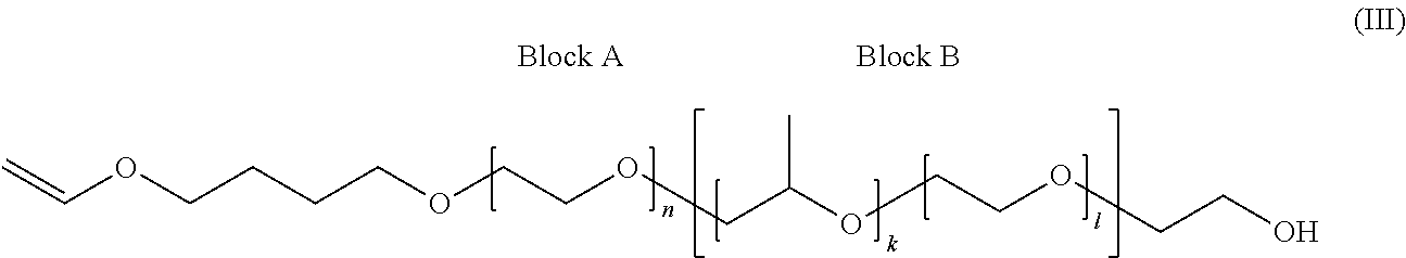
C(OCCCCOCCOCC(OCCOCCO)C)=C
